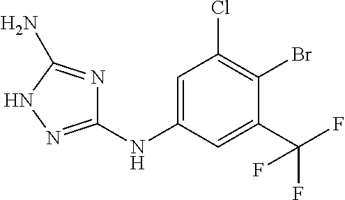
C1=C(NC2=NNC(N)=N2)C=C(C(F)(F)F)C(Br)=C1Cl
